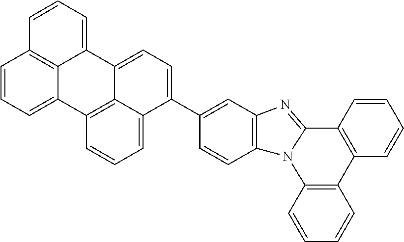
C1=CC2=C(C=C1)N1C(=NC3=C1C=CC(C1=CC=C4C5=C(C=CC=C15)C1=CC=CC5=C1C4=CC=C5)=C3)C1=C2C=CC=C1
